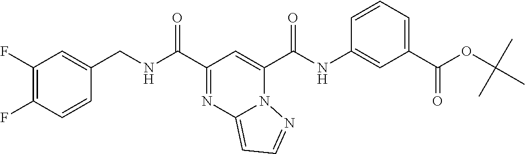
C1(F)=C(F)C=CC(CNC(C2=NC3=CC=NN3C(C(NC3=CC(C(=O)OC(C)(C)C)=CC=C3)=O)=C2)=O)=C1
